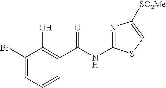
C1(Br)=CC=CC(C(NC2=NC([SO2Me])=CS2)=O)=C1O
